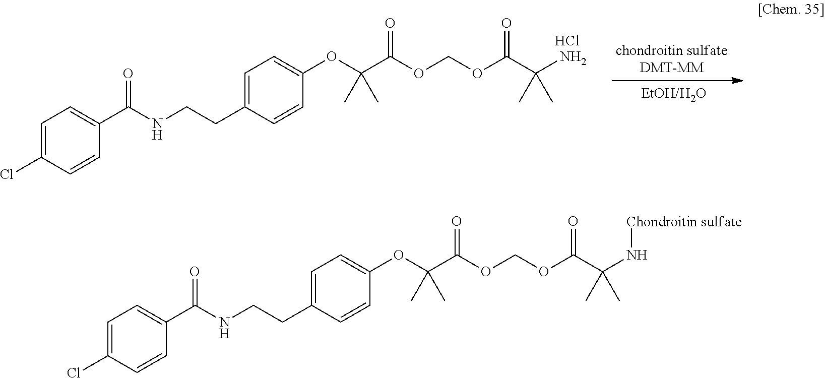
C1=C(Cl)C=CC(C(NCCC2=CC=C(OC(C(=O)OCOC(C(N[Chondroitin sulfate])(C)C)=O)(C)C)C=C2)=O)=C1.C1=C(Cl)C=CC(C(NCCC2=CC=C(OC(C(=O)OCOC(C(N)(C)C)=O)(C)C)C=C2)=O)=C1.Cl
